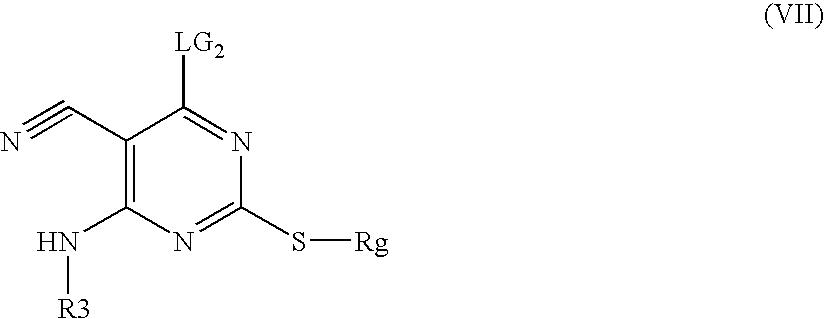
C1(C#N)=C(N[R3])N=C(S[Rg])N=C1[LG2]
